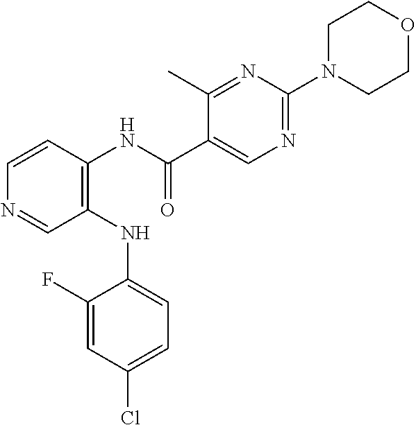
C1(NC2=CC=C(Cl)C=C2F)=C(NC(C2=CN=C(N3CCOCC3)N=C2C)=O)C=CN=C1
